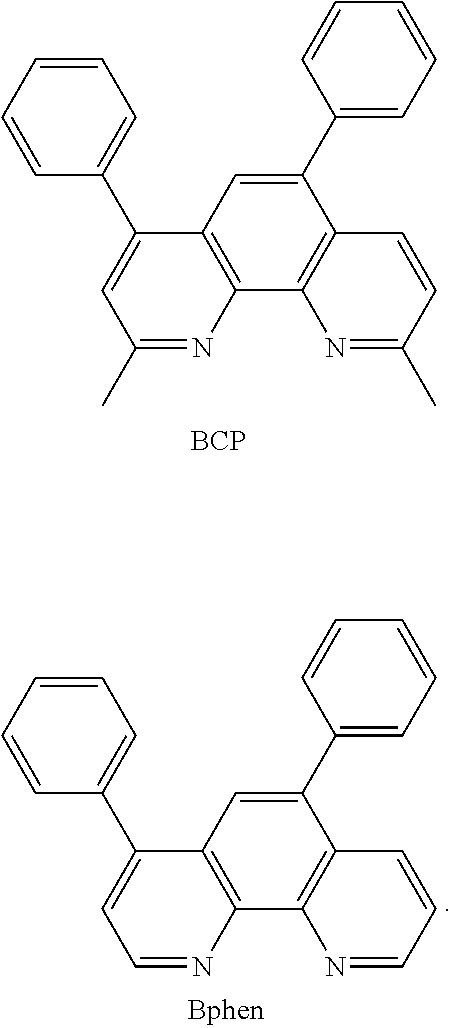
C1(C2=CC=CC=C2)=CC2=C(C3=C1C=CC(C)=N3)N=C(C)C=C2C1=CC=CC=C1.[BCP].C1(C2=CC=CC=C2)=CC2=C(C3=C1C=CC=N3)N=CC=C2C1=CC=CC=C1
